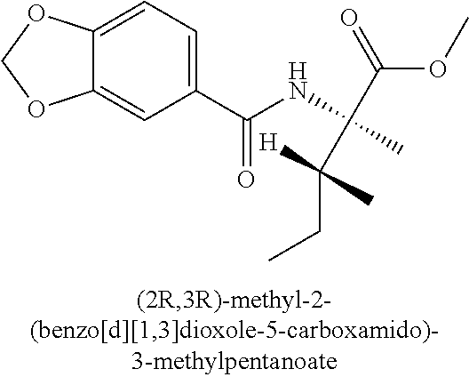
C12=CC(C(NC(C)(C(=O)OC)C(CC)(C)[H])=O)=CC=C1OCO2
